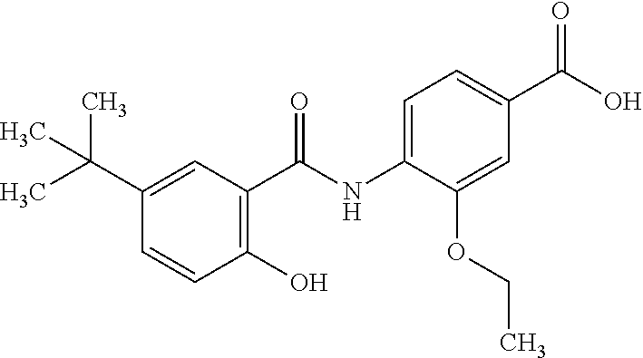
C1=C(C(C)(C)C)C=CC(O)=C1C(NC1=CC=C(C(O)=O)C=C1OCC)=O
